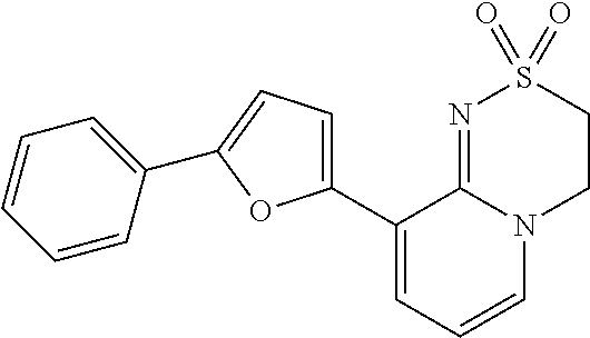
C1(C2=CC=CN3C2=NS(=O)(=O)CC3)=CC=C(C2=CC=CC=C2)O1
